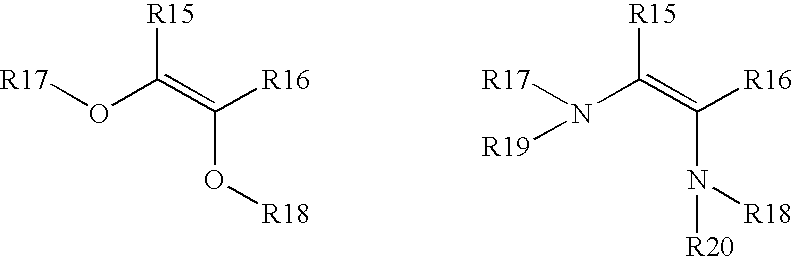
[R15]C(=C([R16])O[R18])O[R17].[R15]C(=C([R16])N([R18])[R20])N([R17])[R19]
